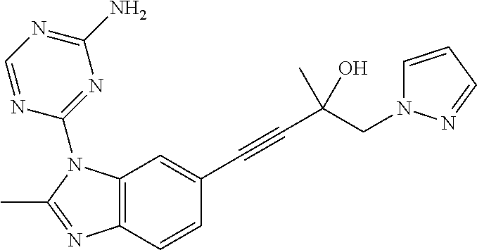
C12=C(C=CC(C#CC(CN3C=CC=N3)(C)O)=C1)N=C(C)N2C1=NC(N)=NC=N1
